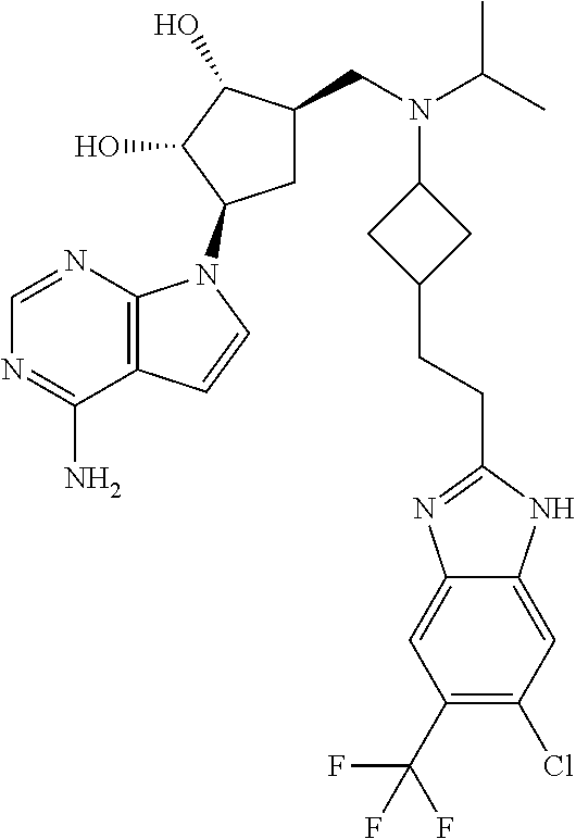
C1=NC2=C(C(N)=N1)C=CN2C1CC(CN(C(C)C)C2CC(CCC3=NC4=CC(C(F)(F)F)=C(Cl)C=C4N3)C2)C(O)C1O
